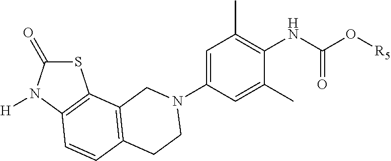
S1C(=O)N([H])C2=C1C1=C(C=C2)CCN(C2=CC(C)=C(NC(O[R5])=O)C(C)=C2)C1
